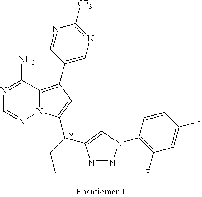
C1(C2=C3N(C(C(C4=CN(C5=C(F)C=C(F)C=C5)N=N4)CC)=C2)N=CN=C3N)=CN=C([CF3])N=C1
